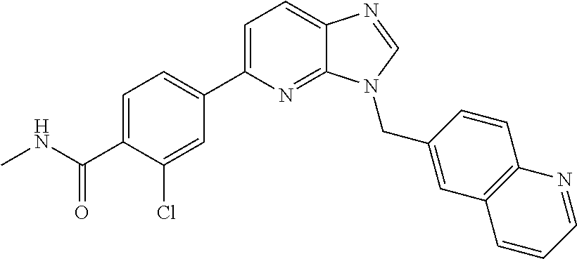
C1=C(C2=CC=C(C(NC)=O)C(Cl)=C2)N=C2C(=C1)N=CN2CC1=CC2=C(C=C1)N=CC=C2
